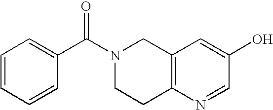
N1(C(C2=CC=CC=C2)=O)CCC2=C(C1)C=C(O)C=N2
